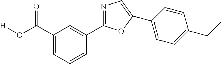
[H]OC(=O)C1=CC=CC(C2=NC=C(C3=CC=C(CC)C=C3)O2)=C1
